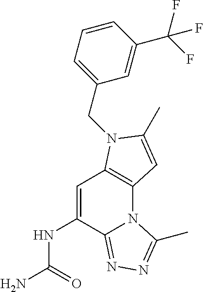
C1=C(NC(N)=O)C2=NN=C(C)N2C2=C1N(CC1=CC=CC(C(F)(F)F)=C1)C(C)=C2
